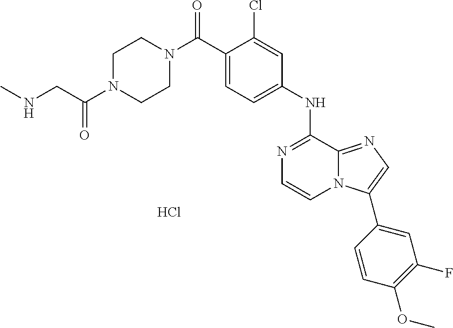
C1N(C(CNC)=O)CCN(C(C2=CC=C(NC3=NC=CN4C3=NC=C4C3=CC(F)=C(OC)C=C3)C=C2Cl)=O)C1.Cl
